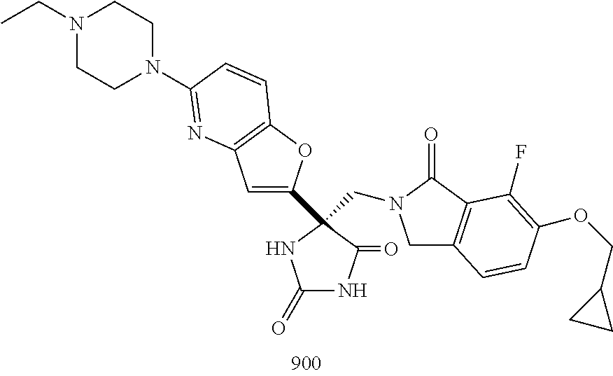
C1(=O)NC(=O)C(C2=CC3=C(O2)C=CC(N2CCN(CC)CC2)=N3)(CN2CC3=C(C2=O)C(F)=C(OCC2CC2)C=C3)N1
